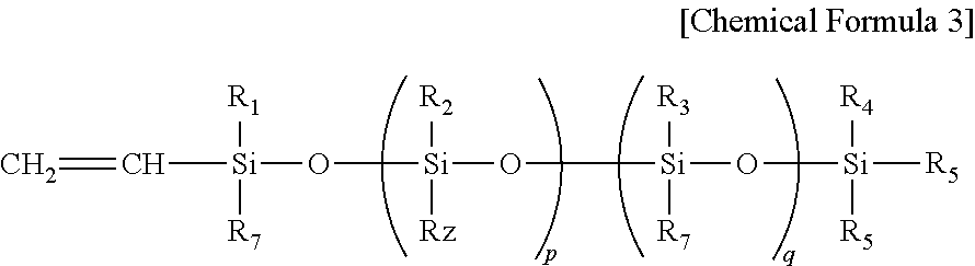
C([Si](O[Si](O[Si](O[Si]([R5])([R4])[R5])([R3])[R7])([R2])[Rz])([R1])[R7])=C
